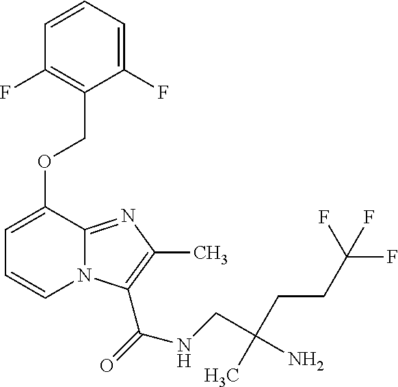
C1=C(OCC2=C(F)C=CC=C2F)C2=NC(C)=C(C(=O)NCC(N)(CCC(F)(F)F)C)N2C=C1
